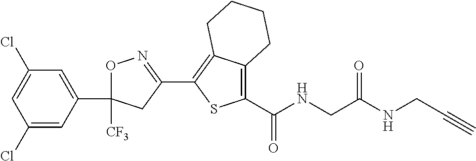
O1C([CF3])(C2=CC(Cl)=CC(Cl)=C2)CC(C2=C3C(=C(C(=O)NCC(NCC#C)=O)S2)CCCC3)=N1
